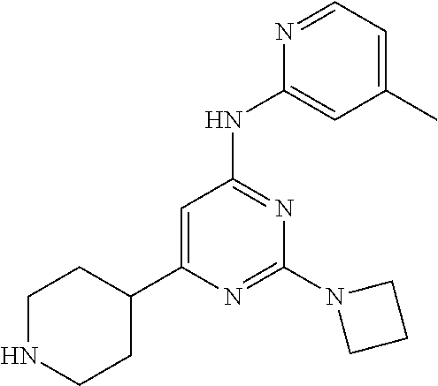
C1NCCC(C2=CC(NC3=CC(C)=CC=N3)=NC(N3CCC3)=N2)C1
